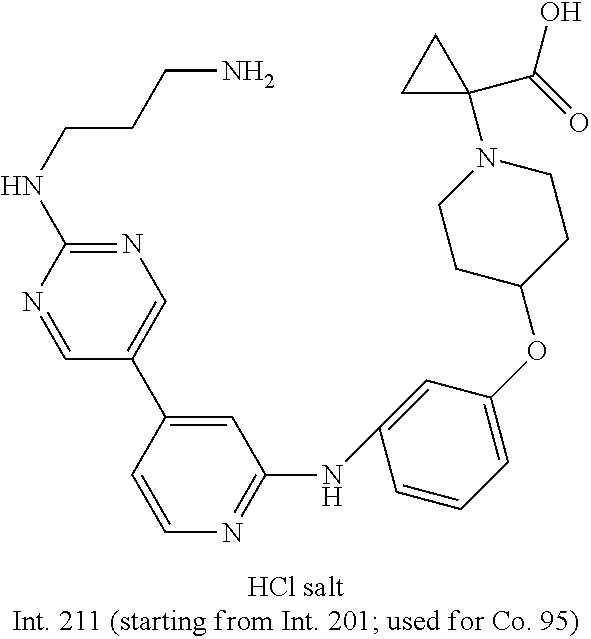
C1=CC(C2=CN=C(NCCCN)N=C2)=CC(NC2=CC(OC3CCN(C4(C(=O)O)CC4)CC3)=CC=C2)=N1
